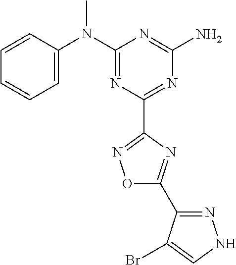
C1=CC(N(C2=NC(C3=NOC(C4=NNC=C4Br)=N3)=NC(N)=N2)C)=CC=C1
